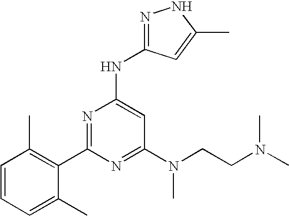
N1=C(C2=C(C)C=CC=C2C)N=C(N(C)CCN(C)C)C=C1NC1=NNC(C)=C1
